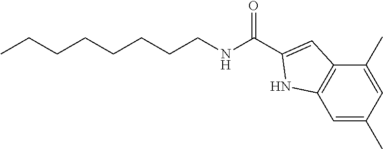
C(CCNC(=O)C1=CC2=C(C=C(C)C=C2C)N1)CCCCC
